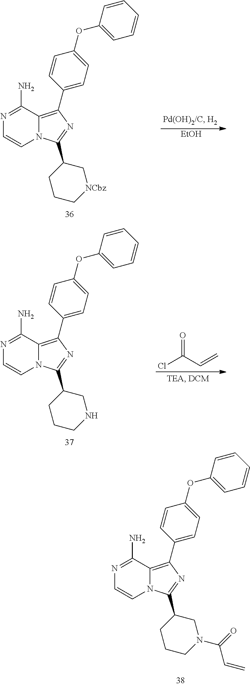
N12C(=C(C3=CC=C(OC4=CC=CC=C4)C=C3)N=C1C1CCCN(C(=O)C=C)C1)C(N)=NC=C2.N12C(=C(C3=CC=C(OC4=CC=CC=C4)C=C3)N=C1C1CCC[NCbz]C1)C(N)=NC=C2.[EtOH].O=C(C=C)Cl.N12C(=C(C3=CC=C(OC4=CC=CC=C4)C=C3)N=C1C1CCCNC1)C(N)=NC=C2
